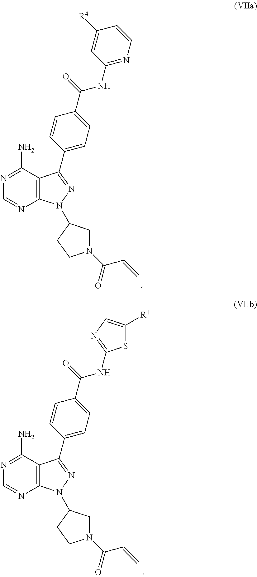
N1=C(N)C2=C(N=C1)N(C1CN(C(C=C)=O)CC1)N=C2C1=CC=C(C(=O)NC2=NC=CC([R4])=C2)C=C1.N1=C(N)C2=C(N=C1)N(C1CN(C(C=C)=O)CC1)N=C2C1=CC=C(C(=O)NC2=NC=C([R4])S2)C=C1
